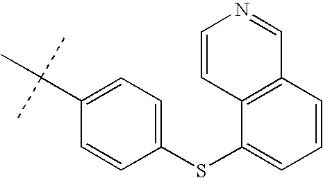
C1=C(SC2=CC=CC3=C2C=CN=C3)C=CC(C(C)(C)C)=C1
